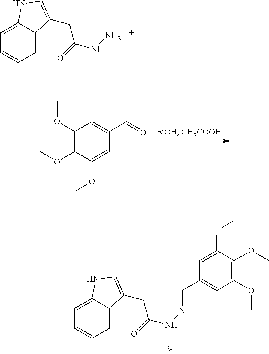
C1(OC)=C(OC)C(OC)=CC(C=O)=C1.C1=C2C(=CC=C1)C(CC(=O)NN)=CN2.C(C1=CC(OC)=C(OC)C(OC)=C1)=NNC(CC1=CNC2=CC=CC=C21)=O
